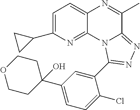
C1=C(C2CC2)N=C2C(=C1)N=C(C)C1=NN=C(C3=CC(C4(O)CCOCC4)=CC=C3Cl)N21
